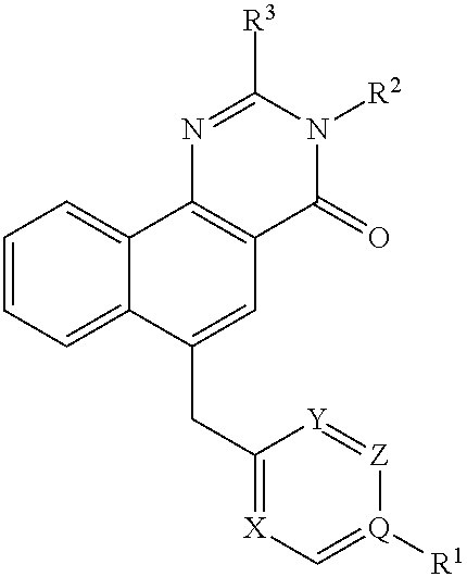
C1=CC=C2C(=C1)C1=C(C=C2CC2=[X]C=[Q]([R1])[Z]=[Y]2)C(=O)N([R2])C([R3])=N1
